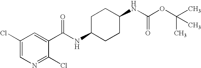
C1=C(Cl)C=C(C(NC2CCC(NC(OC(C)(C)C)=O)CC2)=O)C(Cl)=N1
